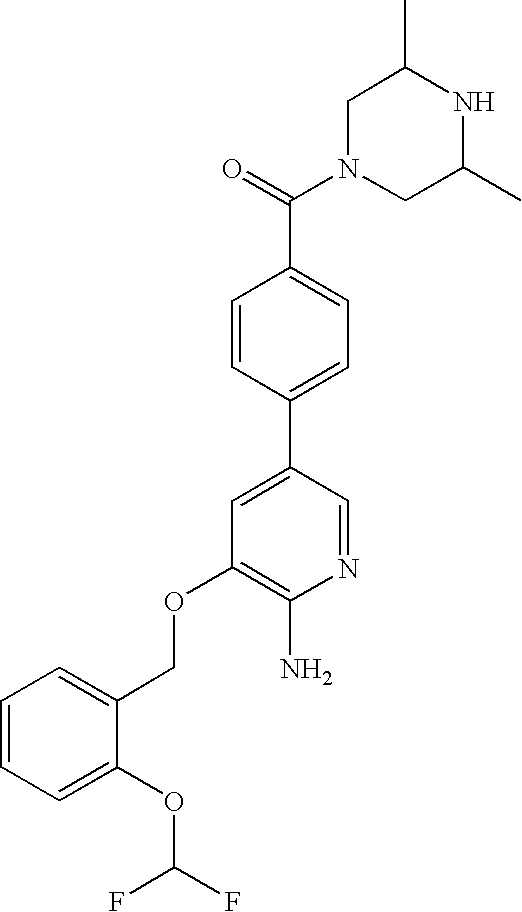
C1N(C(=O)C2=CC=C(C3=CC(OCC4=CC=CC=C4OC(F)F)=C(N)N=C3)C=C2)CC(C)NC1C
